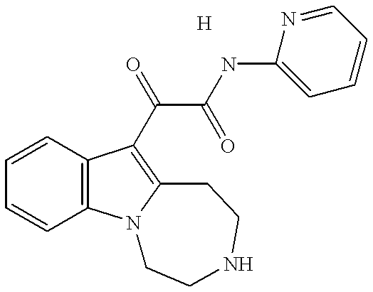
C1=CC=CC2=C1C(C(C(=O)NC1=CC=CC=N1)=O)=C1N2CCNCC1.[H]
